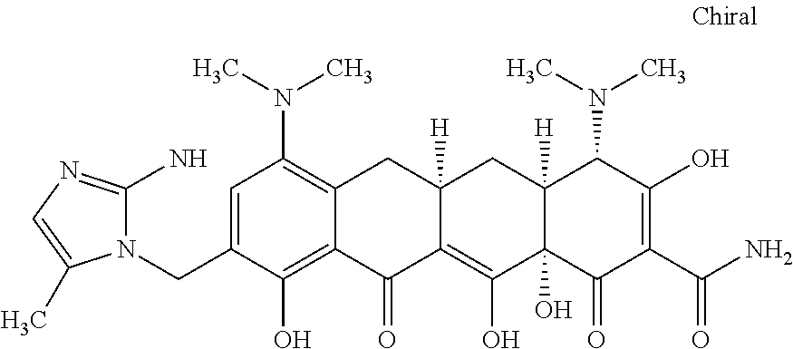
C1=C(CN2C(N)=NC=C2C)C(O)=C2C(=C1N(C)C)CC1([H])C(=C(O)C3(O)C([H])(C1)C(N(C)C)C(O)=C(C(N)=O)C3=O)C2=O
